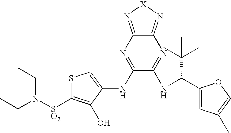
S1C([SO2]N(CC)CC)=C(O)C(NC2=NC3=N[X]N=C3N=C2NC(C2=CC(C)=CO2)C(C)(C)C)=C1
